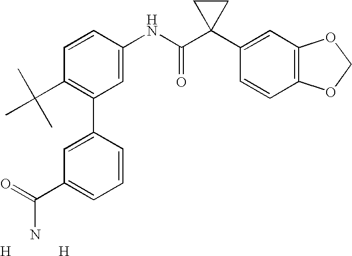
C1=CC(NC(C2(C3=CC4=C(C=C3)OCO4)CC2)=O)=CC(C2=CC(C(=O)N)=CC=C2)=C1C(C)(C)C.[H].[H]
